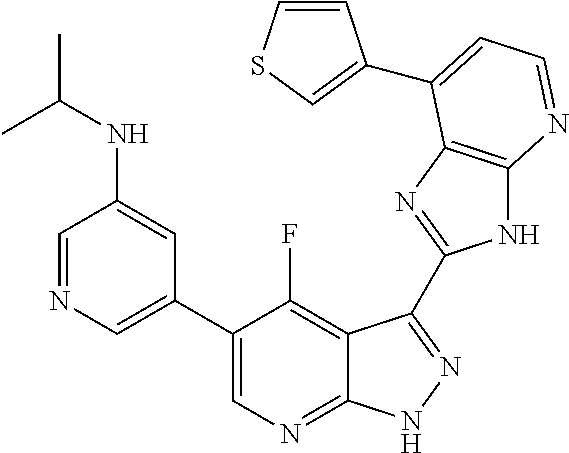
C1=NC=C(C2=CN=C3C(=C2F)C(C2=NC4=C(N2)N=CC=C4C2=CSC=C2)=NN3)C=C1NC(C)C
